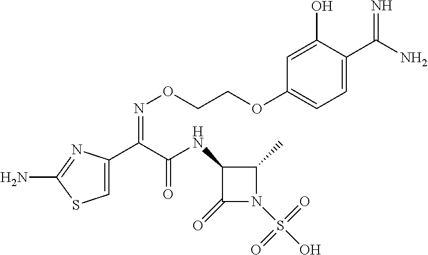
C1=C(C(C(NC2C(=O)N(S(O)(=O)=O)C2C)=O)=NOCCOC2=CC=C(C(N)=N)C(O)=C2)N=C(N)S1
